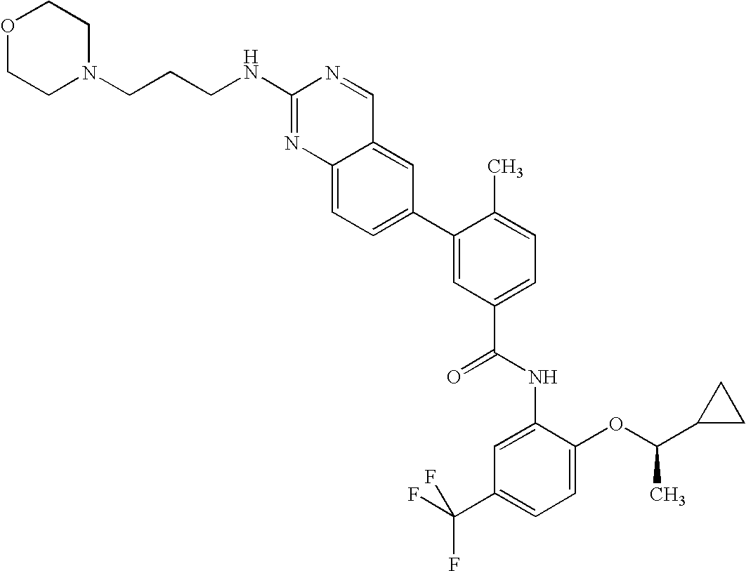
C1(NCCCN2CCOCC2)=NC2=CC=C(C3=CC(C(=O)NC4=CC(C(F)(F)F)=CC=C4OC(C4CC4)C)=CC=C3C)C=C2C=N1
